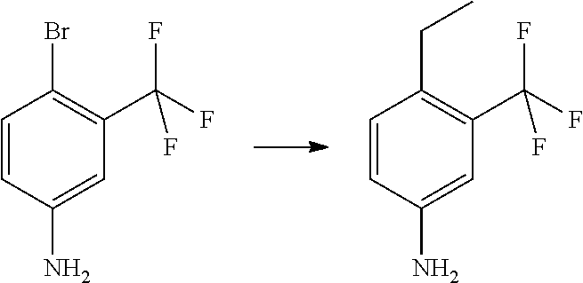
C1=CC(N)=CC(C(F)(F)F)=C1CC.C1=CC(N)=CC(C(F)(F)F)=C1Br
